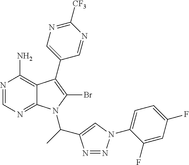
N1=CN=C2C(=C1N)C(C1=CN=C([CF3])N=C1)=C(Br)N2C(C1=CN(C2=CC=C(F)C=C2F)N=N1)C
